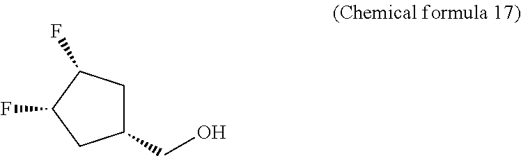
OCC1CC(F)C(F)C1
